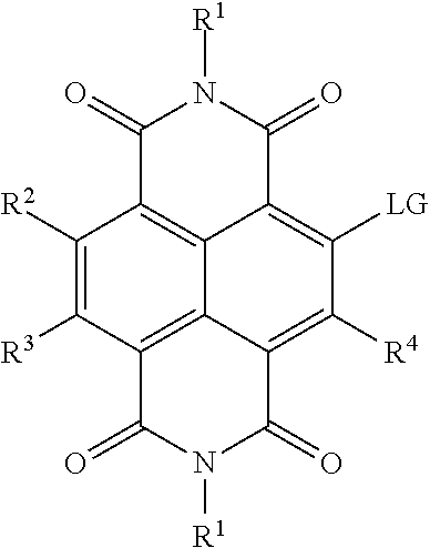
C1(=O)C2=C3C(=C([LG])C([R4])=C4C3=C(C([R3])=C2[R2])C(=O)N([R1])C4=O)C(=O)N1[R1]
